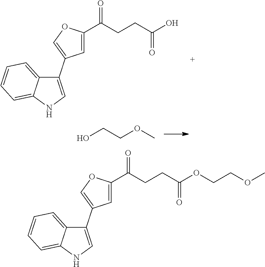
C1=C(C(CCC(O)=O)=O)OC=C1C1=CNC2=CC=CC=C12.C1=C(C(CCC(OCCOC)=O)=O)OC=C1C1=CNC2=CC=CC=C12.OCCOC
